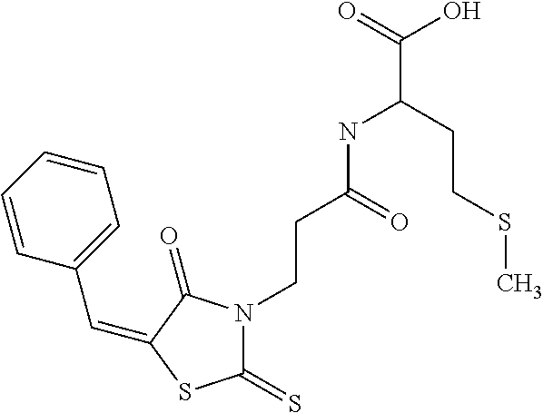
C(C1=CC=CC=C1)=C1C(=O)N(CCC(NC(C(O)=O)CCSC)=O)C(=S)S1
